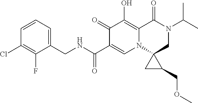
C1=CC=C(CNC(C2=CN3C(=C(O)C2=O)C(=O)N(C(C)C)CC32CC2COC)=O)C(F)=C1Cl
